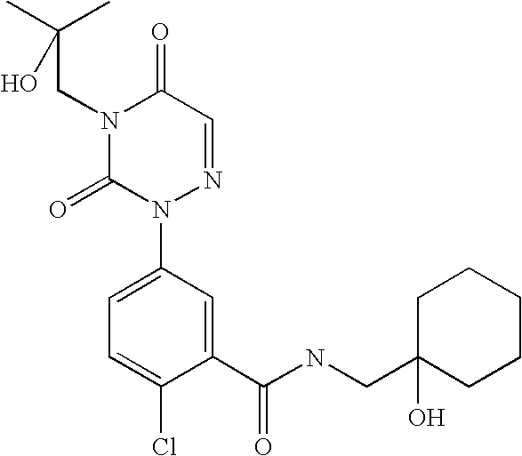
N1(CC(C)(C)O)C(=O)N(C2=CC=C(Cl)C(C(NCC3(O)CCCCC3)=O)=C2)N=CC1=O
